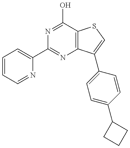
C1=CC=NC(C2=NC3=C(C(O)=N2)SC=C3C2=CC=C(C3CCC3)C=C2)=C1
